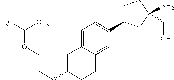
C1C(C2=CC=C3C(=C2)CCC(CCCOC(C)C)C3)CC(N)(CO)C1
